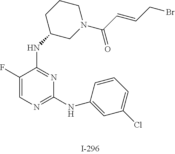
C1(F)=CN=C(NC2=CC(Cl)=CC=C2)N=C1NC1CN(C(C=CCBr)=O)CCC1
